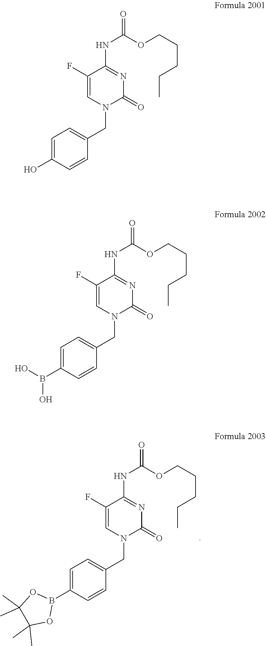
C1=C(CN2C(=O)N=C(NC(OCCCCC)=O)C(F)=C2)C=CC(B2OC(C)(C)C(C)(C)O2)=C1.C1=C(CN2C=C(F)C(NC(OCCCCC)=O)=NC2=O)C=CC(O)=C1.C1=C(CN2C(=O)N=C(NC(OCCCCC)=O)C(F)=C2)C=CC(B(O)O)=C1
